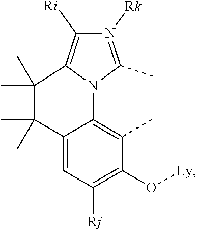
N1([Rk])=C(C)N2C(=C1[Ri])C(C)(C)C(C)(C)C1=CC([Rj])=C(O[Ly])C(C)=C21
